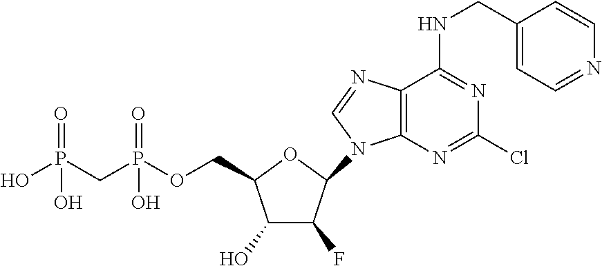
C1(O)C(F)C(N2C3=C(C(NCC4=CC=NC=C4)=NC(Cl)=N3)N=C2)OC1COP(CP(O)(=O)O)(=O)O
